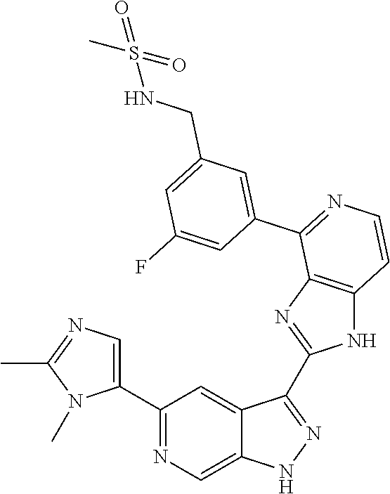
C1(C2=CN=C(C)N2C)=NC=C2C(=C1)C(C1=NC3=C(N1)C=CN=C3C1=CC(CNS(C)(=O)=O)=CC(F)=C1)=NN2
